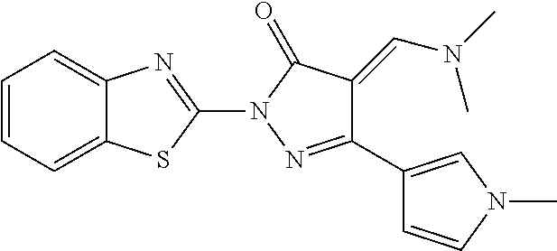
C1=CC=C2C(=C1)N=C(N1N=C(C3=CN(C)C=C3)C(=CN(C)C)C1=O)S2
